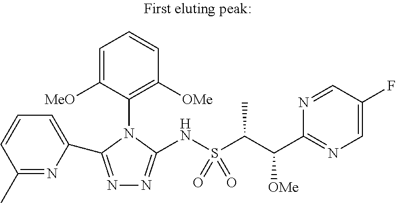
C1=C([MeO])C(N2C(C3=CC=CC(C)=N3)=NN=C2NS(C(C(C2=NC=C(F)C=N2)[OMe])C)(=O)=O)=C([OMe])C=C1
